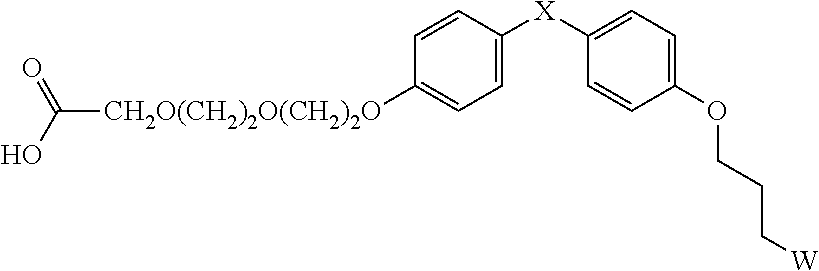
[CH2O(CH2)2O(CH2)2O](C(O)=O)C1=CC=C([X]C2=CC=C(OCCC[W])C=C2)C=C1
